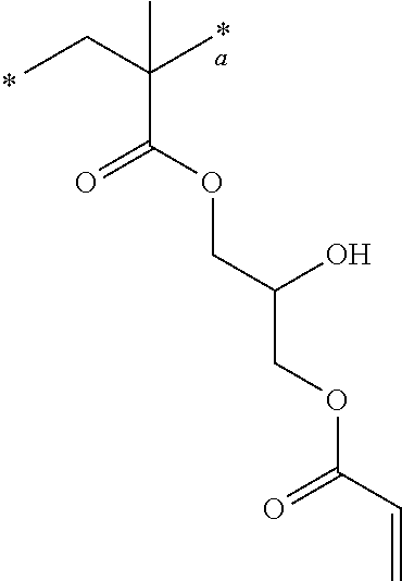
CCC(C)(C)C(OCC(COC(C=C)=O)O)=O
